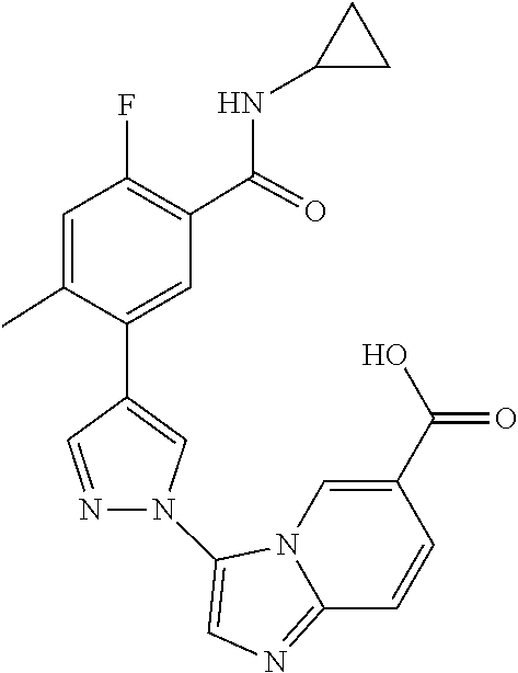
N12C(=NC=C1N1C=C(C3=CC(C(NC4CC4)=O)=C(F)C=C3C)C=N1)C=CC(C(=O)O)=C2
